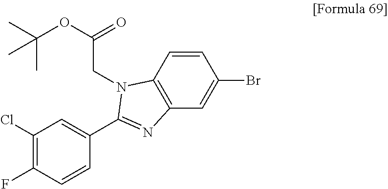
C1=CC2=C(C=C1Br)N=C(C1=CC(Cl)=C(F)C=C1)N2CC(OC(C)(C)C)=O
